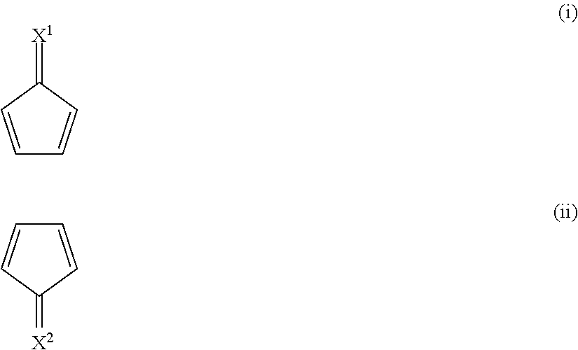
C1=CC(=[X1])C=C1.C1=CC(=[X2])C=C1
